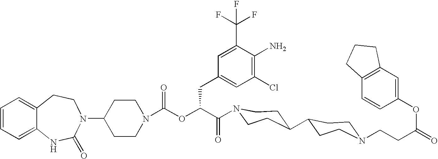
C1(N2C(=O)NC3=CC=CC=C3CC2)CCN(C(OC(C(=O)N2CCC(C3CCN(CCC(=O)OC4=CC5=C(C=C4)CCC5)CC3)CC2)CC2=CC(Cl)=C(N)C(C(F)(F)F)=C2)=O)CC1
